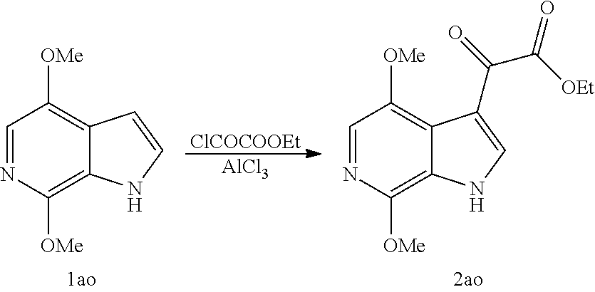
[ClCOCOOEt].[AlCl3].C1=NC([OMe])=C2C(=C1[OMe])C=CN2.C1=NC([OMe])=C2C(=C1[OMe])C(C(=O)C([OEt])=O)=CN2
